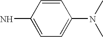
C1=C(N)C=CC(N(C)C)=C1
